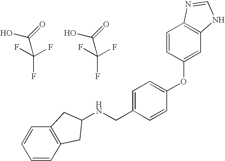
OC(=O)C(F)(F)F.OC(=O)C(F)(F)F.N(CC1=CC=C(OC2=CC3=C(C=C2)N=CN3)C=C1)C1CC2=C(C=CC=C2)C1
